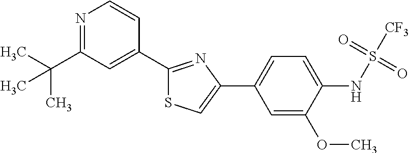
C1(C(C)(C)C)=NC=CC(C2=NC(C3=CC=C(NS([CF3])(=O)=O)C(OC)=C3)=CS2)=C1
